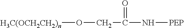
[H3C(OCH2CH2)n]OCC(N[PEP])=O
